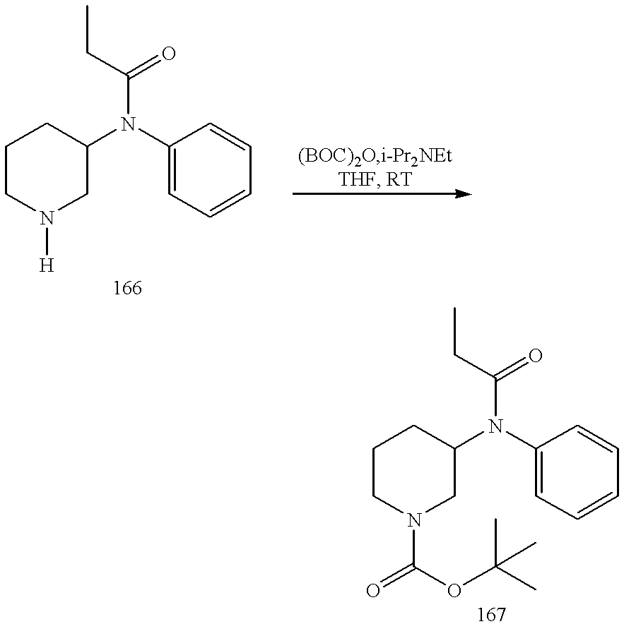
C1CN([H])CC(N(C2=CC=CC=C2)C(=O)CC)C1.C1CN(C(=O)OC(C)(C)C)CC(N(C2=CC=CC=C2)C(=O)CC)C1
